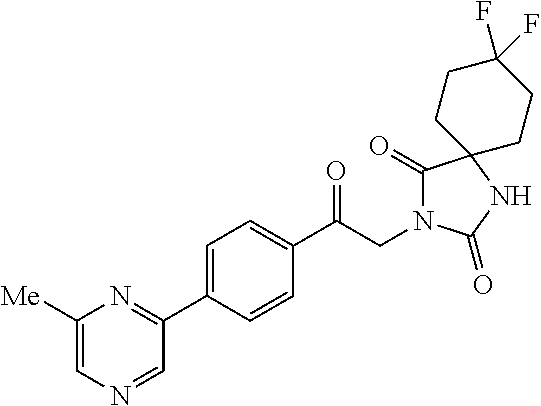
C1(C(CN2C(=O)C3(NC2=O)CCC(F)(F)CC3)=O)=CC=C(C2=NC([Me])=CN=C2)C=C1
